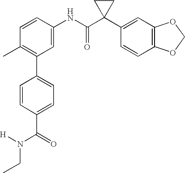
C1(NC(C2(C3=CC4=C(C=C3)OCO4)CC2)=O)=CC(C2=CC=C(C(N([H])CC)=O)C=C2)=C(C)C=C1
